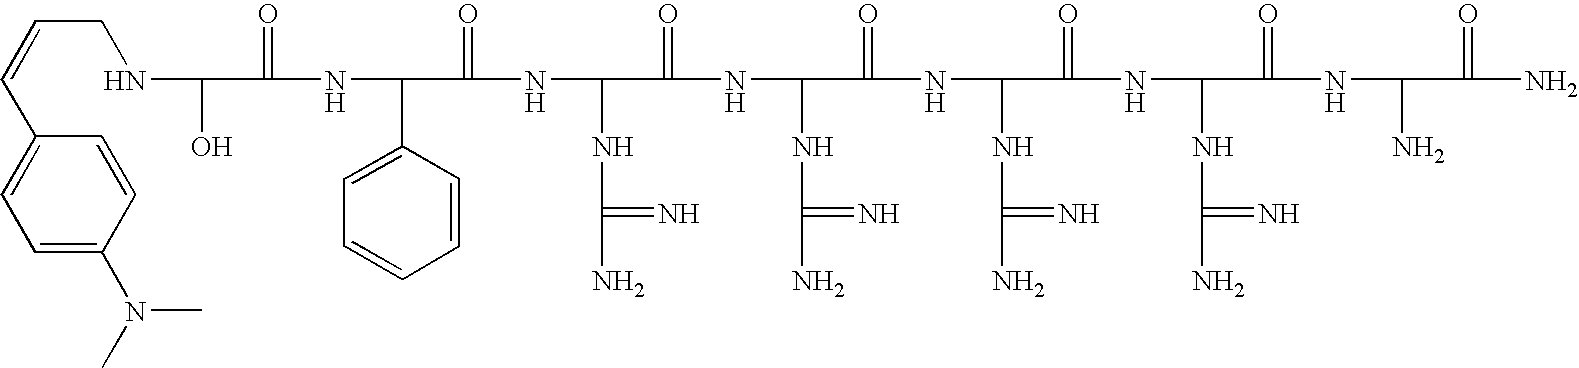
C(CNC(O)C(=O)NC(C1=CC=CC=C1)C(=O)NC(NC(N)=N)C(=O)NC(NC(N)=N)C(=O)NC(NC(N)=N)C(=O)NC(NC(N)=N)C(=O)NC(N)C(=O)N)=CC1=CC=C(N(C)C)C=C1
